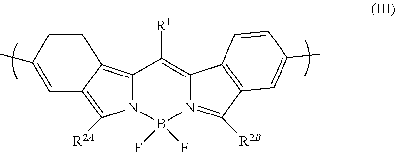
C12=C3C=CC(C)=CC3=C([R2A])N1B(F)(F)N1=C([R2B])C3=C(C1=C2[R1])C=CC(C)=C3
